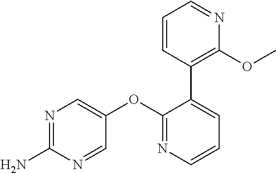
N1=C(N)N=CC(OC2=NC=CC=C2C2=C(OC)N=CC=C2)=C1
